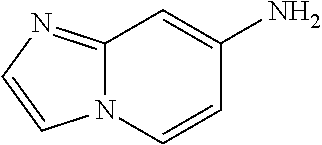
C1=CC(N)=CC2=NC=CN12
